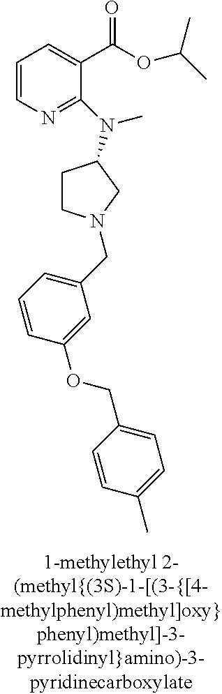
C1=CN=C(N(C)C2CCN(CC3=CC=CC(OCC4=CC=C(C)C=C4)=C3)C2)C(C(OC(C)C)=O)=C1
